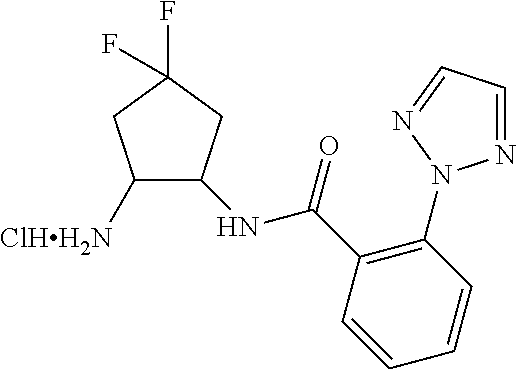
C1([ClHH2N])C(NC(C2=C(N3N=CC=N3)C=CC=C2)=O)CC(F)(F)C1
